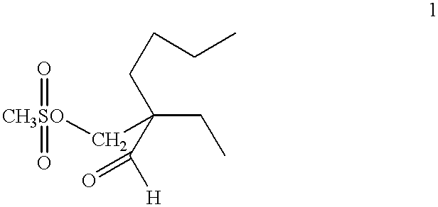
O=[CH3SO](=O)CC(CC)(C([H])=O)CCCC
